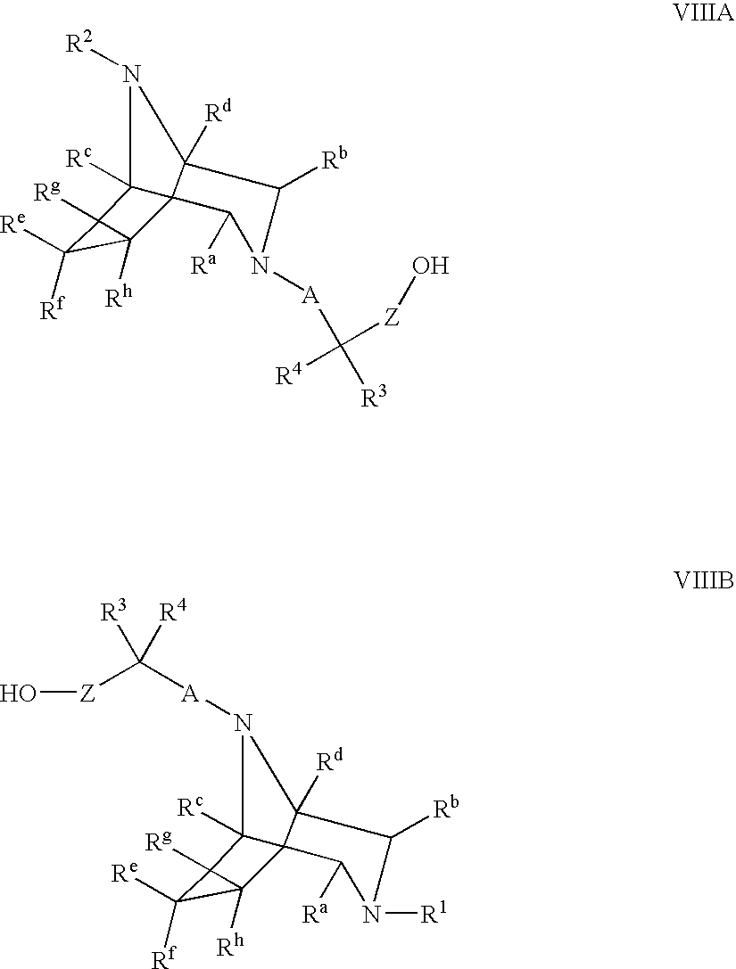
N1([R2])C2([Rc])C3(C1([Rd])C([Rb])N([A]C([R3])([R4])[Z]O)C3[Ra])C1([Rh])C([Re])([Rf])C21[Rg].N1([A]C([Z]O)([R3])[R4])C2([Rc])C3(C1([Rd])C([Rb])N([R1])C3[Ra])C1([Rh])C([Re])([Rf])C21[Rg]
